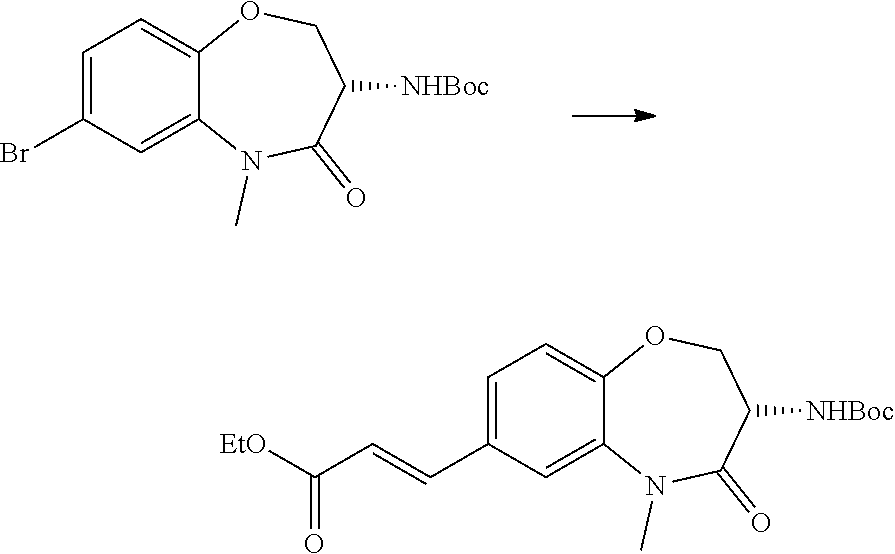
C12=CC=C(Br)C=C1N(C)C(=O)C([NHBoc])CO2.C12=CC=C(C=CC([EtO])=O)C=C1N(C)C(=O)C([NHBoc])CO2
